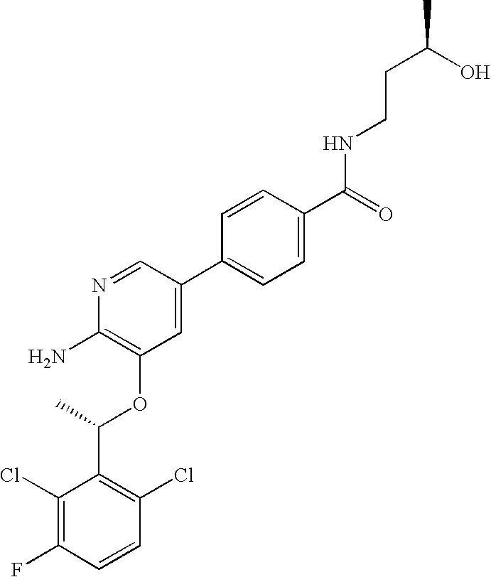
C1(Cl)=C(F)C=CC(Cl)=C1C(C)OC1=C(N)N=CC(C2=CC=C(C(=O)NCCC(O)C)C=C2)=C1
